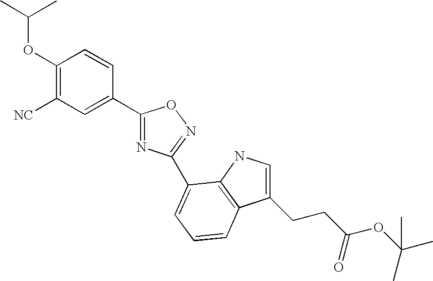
C1(OC(C)C)=C([NC])C=C(C2=NC(C3=CC=CC4=C3NC=C4CCC(=O)OC(C)(C)C)=NO2)C=C1
